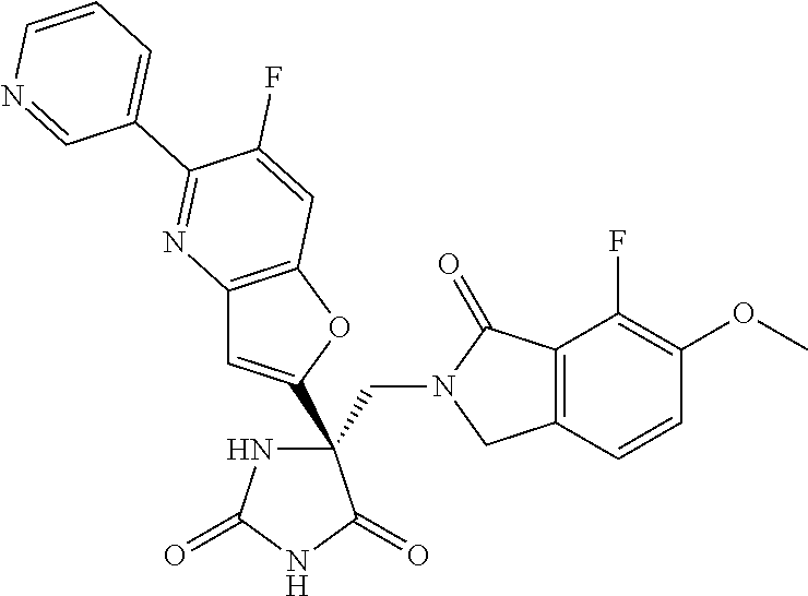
C(C1(C2=CC3=C(O2)C=C(F)C(C2=CC=CN=C2)=N3)NC(=O)NC1=O)N1CC2=C(C1=O)C(F)=C(OC)C=C2
